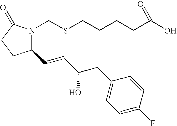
C1(C=CC(O)CC2=CC=C(F)C=C2)N(CSCCCCC(O)=O)C(=O)CC1
